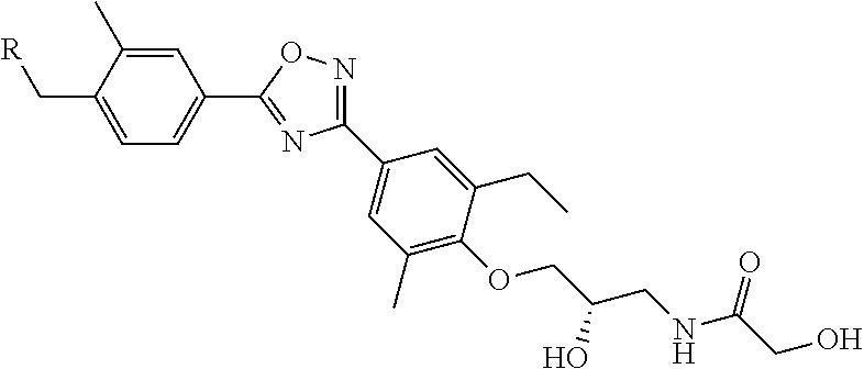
C1=C(C)C(C[R])=CC=C1C1=NC(C2=CC(C)=C(OCC(CNC(CO)=O)O)C(CC)=C2)=NO1
